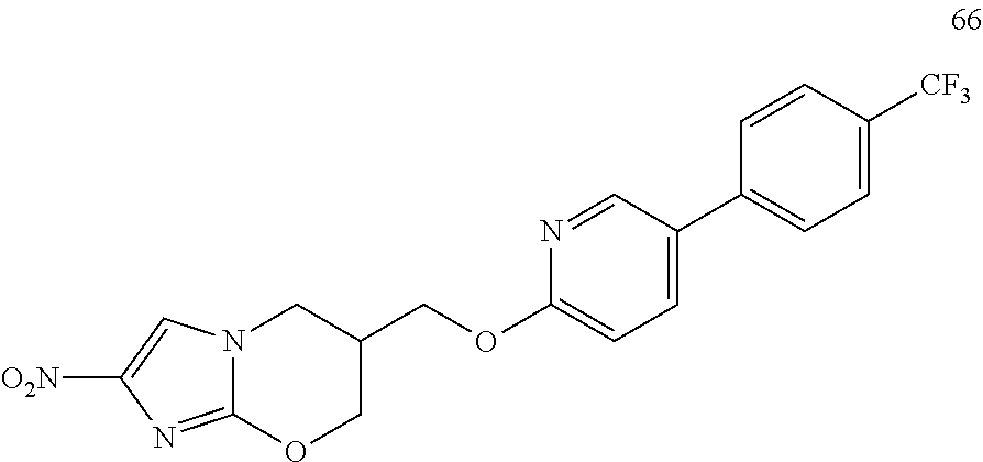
C12=NC([O2N])=CN1CC(COC1=CC=C(C3=CC=C([CF3])C=C3)C=N1)CO2
